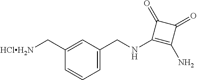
C1=CC(C[HClH2N])=CC(CNC2=C(N)C(=O)C2=O)=C1
